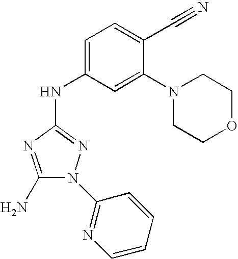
C1(N)=NC(NC2=CC=C(C#N)C(N3CCOCC3)=C2)=NN1C1=NC=CC=C1
